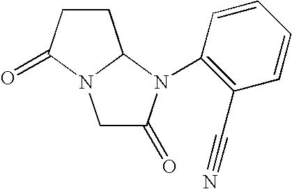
C1C(=O)N(C2=C(C#N)C=CC=C2)C2N1C(=O)CC2
